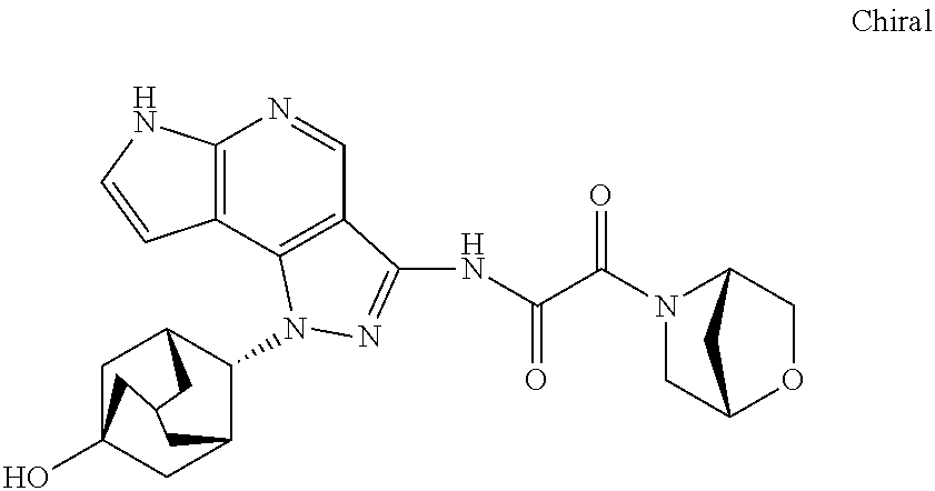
C12=C(C3=C(C=N1)C(NC(C(N1CC4OCC1C4)=O)=O)=NN3C1C3CC4(O)CC1CC(C3)C4)C=CN2
